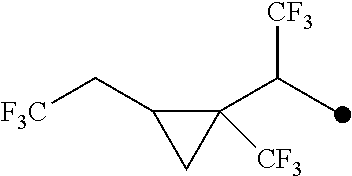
C1([CF3])(C(C)[CF3])C(C[F3C])C1
